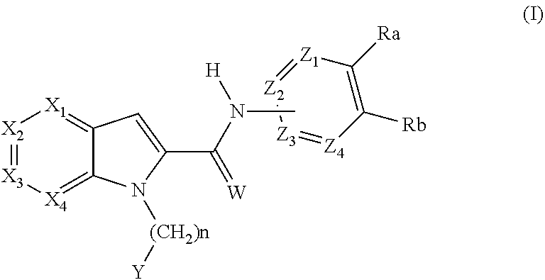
C1([Rb])=C([Ra])[Z1]=[Z2][Z3]=[Z4]1.CN(C(=[W])C1=CC2=[X1][X2]=[X3][X4]=C2N1[(CH2)n][Y])[H]
